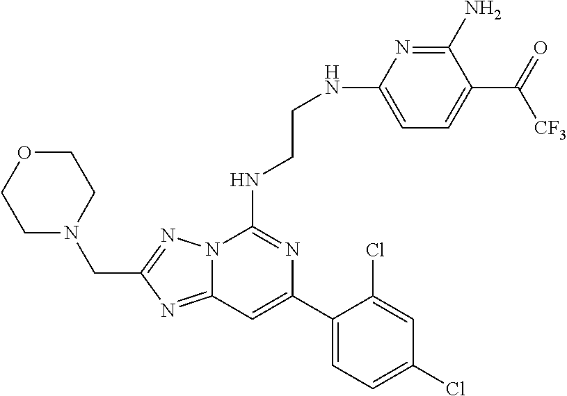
C12=NC(CN3CCOCC3)=NN1C(NCCNC1=CC=C(C(=O)[CF3])C(N)=N1)=NC(C1=CC=C(Cl)C=C1Cl)=C2
